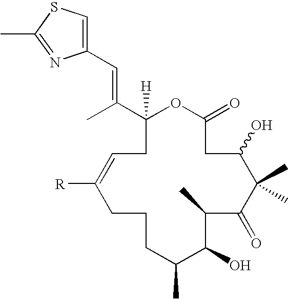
C1(=O)OC([H])(C(C)=CC2=CSC(C)=N2)CC=C([R])CCCC(C)C(O)C(C)C(=O)C(C)(C)C(O)C1
